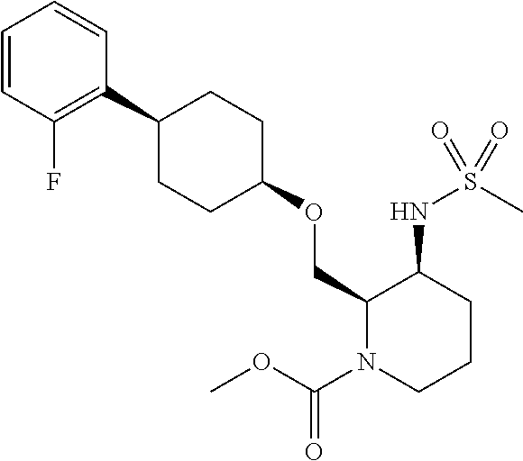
C1(COC2CCC(C3=C(F)C=CC=C3)CC2)N(C(OC)=O)CCCC1NS(C)(=O)=O
